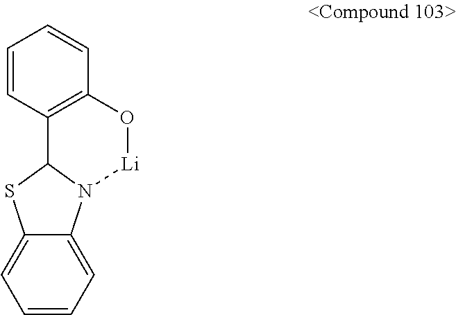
C1=CC2=C(C=C1)O[Li]N1C3=CC=CC=C3SC21
